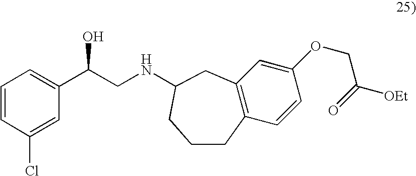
C1=CC(Cl)=CC(C(CNC2CC3=C(C=CC(OCC(=O)[OEt])=C3)CCC2)O)=C1
